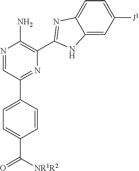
N1=CC(C2=CC=C(C([NR1R2])=O)C=C2)=NC(C2=NC3=CC=C([J1])C=C3N2)=C1N
